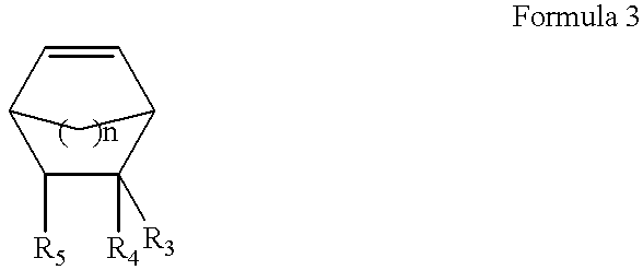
C1=CC2C([R5])C([R3])([R4])C1C2
